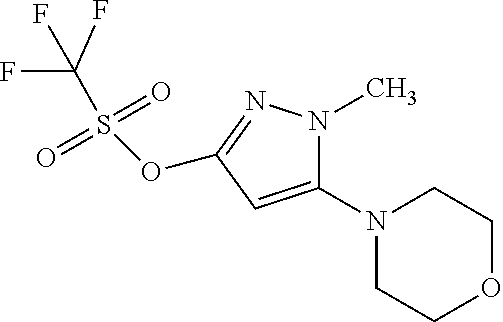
C1(N2CCOCC2)=CC(OS(C(F)(F)F)(=O)=O)=NN1C
